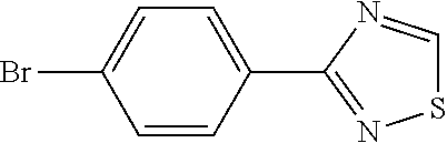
C1=CC(C2=NSC=N2)=CC=C1Br
